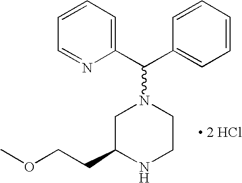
C1=CC(C(N2CC(CCOC)NCC2)C2=CC=CC=N2)=CC=C1.[ 2 HCl]
